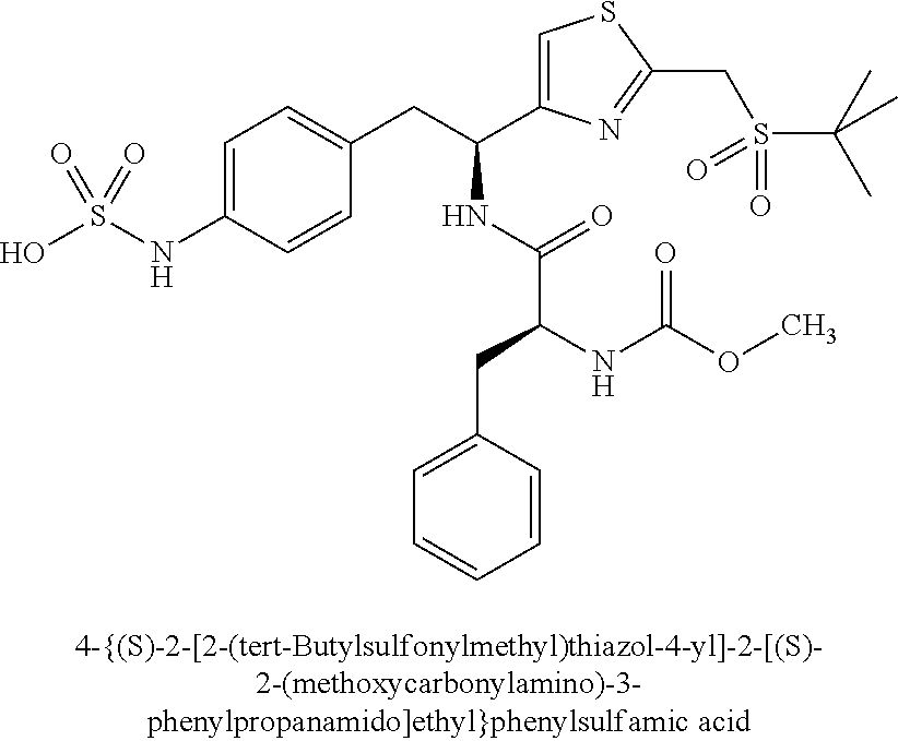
OS(NC1=CC=C(CC(C2=CSC(CS(=O)(C(C)(C)C)=O)=N2)NC(C(NC(OC)=O)CC2=CC=CC=C2)=O)C=C1)(=O)=O
